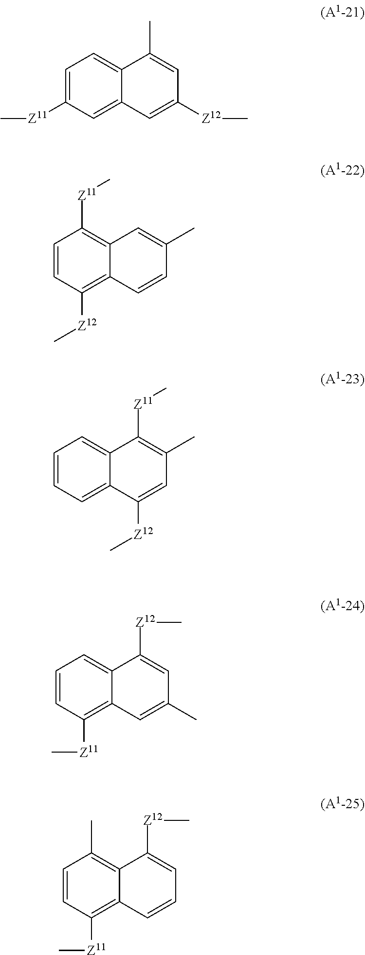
C1=C([Z11]C)C=C2C(=C1)C(C)=CC([Z12]C)=C2.C1=CC([Z12]C)=C2C(=C1[Z11]C)C=C(C)C=C2.C12=CC=CC=C1C([Z12]C)=CC(C)=C2[Z11]C.C12=CC=CC([Z11]C)=C1C=C(C)C=C2[Z12]C.C12=C(C)C=CC([Z11]C)=C1C=CC=C2[Z12]C
